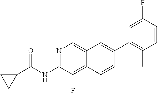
N1=C(NC(C2CC2)=O)C(F)=C2C(=C1)C=C(C1=C(C)C=CC(F)=C1)C=C2
